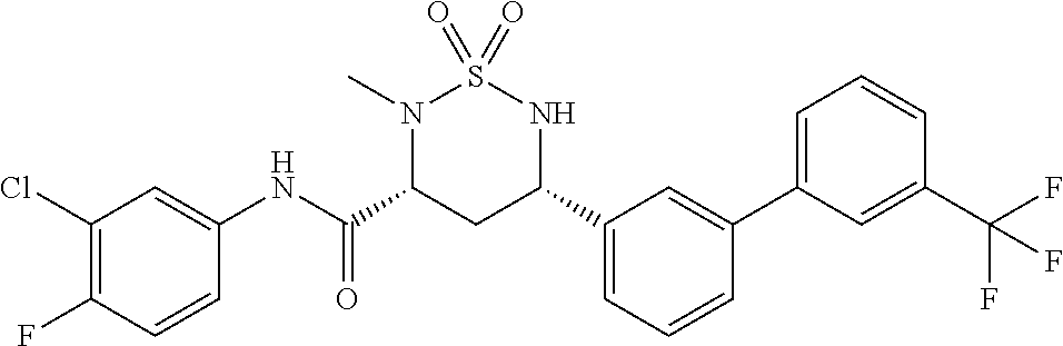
C1(Cl)=C(F)C=CC(NC(C2CC(C3=CC=CC(C4=CC=CC(C(F)(F)F)=C4)=C3)NS(=O)(=O)N2C)=O)=C1
